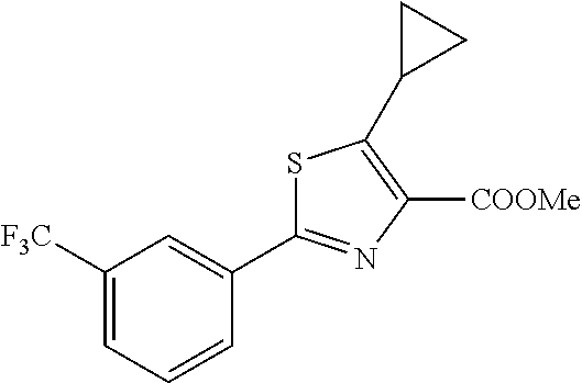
C1([F3C])=CC=CC(C2=NC([COOMe])=C(C3CC3)S2)=C1
